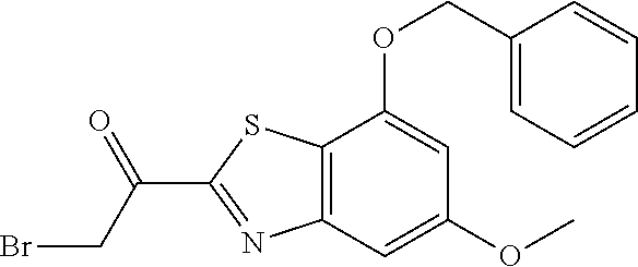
C12=C(C=C(OC)C=C1OCC1=CC=CC=C1)N=C(C(=O)CBr)S2
